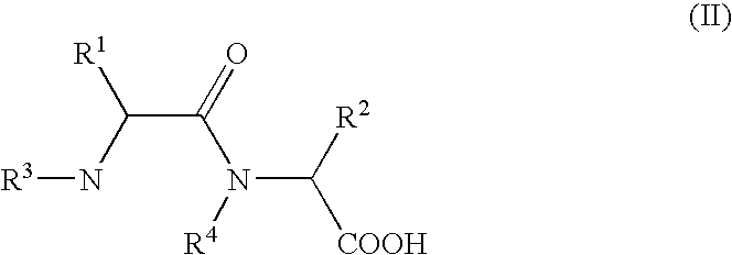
C(C(=O)N(C([COOH])[R2])[R4])(N[R3])[R1]
